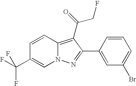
C12=C(C(=O)CF)C(C3=CC(Br)=CC=C3)=NN1C=C(C(F)(F)F)C=C2
